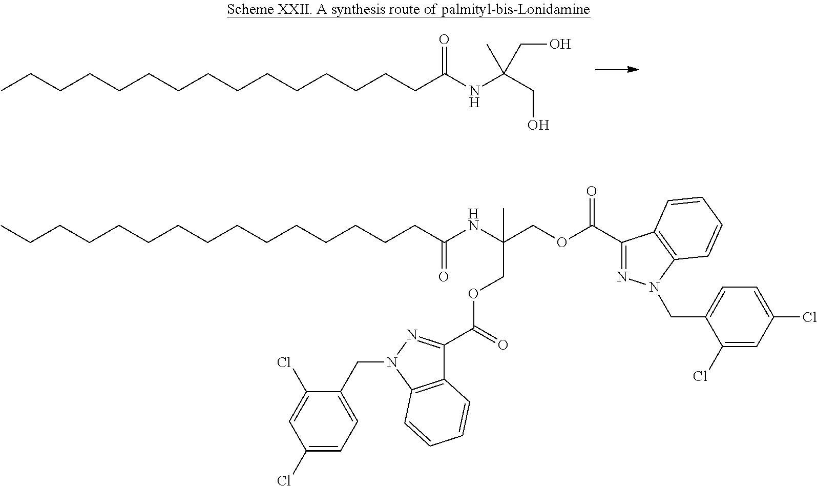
CCCCCCCCCCCCCCCC(NC(CO)(C)CO)=O.C(CCCCCCCCCCCCCC(NC(COC(=O)C1=NN(CC2=CC=C(Cl)C=C2Cl)C2=C1C=CC=C2)(C)COC(=O)C1=NN(CC2=CC=C(Cl)C=C2Cl)C2=C1C=CC=C2)=O)C
